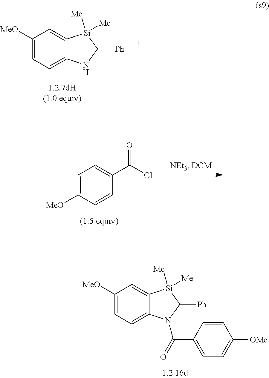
C1=C2C(=CC([MeO])=C1)[Si]([Me])([Me])C([Ph])N2C(C1=CC=C([OMe])C=C1)=O.C1=C2C(=CC([MeO])=C1)[Si]([Me])([Me])C([Ph])N2.C1=C([MeO])C=CC(C(Cl)=O)=C1
